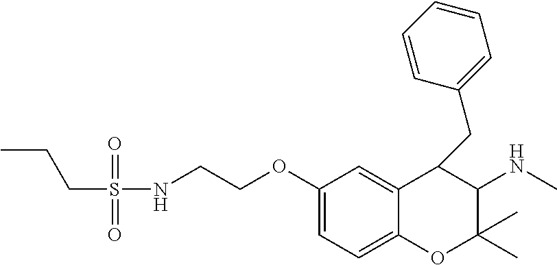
C1(OCCNS(CCC)(=O)=O)=CC=C2C(=C1)C(CC1=CC=CC=C1)C(NC)C(C)(C)O2
